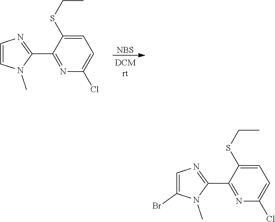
[NBS].C1=C(SCC)C(C2=NC=CN2C)=NC(Cl)=C1.C1=C(SCC)C(C2=NC=C(Br)N2C)=NC(Cl)=C1
